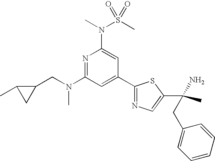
N1=C(N(CC2C(C)C2)C)C=C(C2=NC=C(C(C)(N)CC3=CC=CC=C3)S2)C=C1N(S(C)(=O)=O)C
